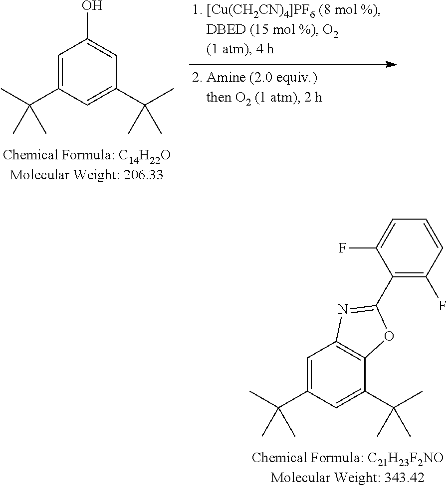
C1=C(C(C)(C)C)C=C(C(C)(C)C)C2=C1N=C(C1=C(F)C=CC=C1F)O2.C1=C(C(C)(C)C)C=C(C(C)(C)C)C=C1O
